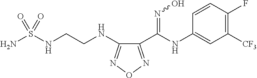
C1(C(NC2=CC([CF3])=C(F)C=C2)=NO)=NON=C1NCCNS(=O)(=O)N
